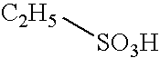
[C2H5][SO3H]
